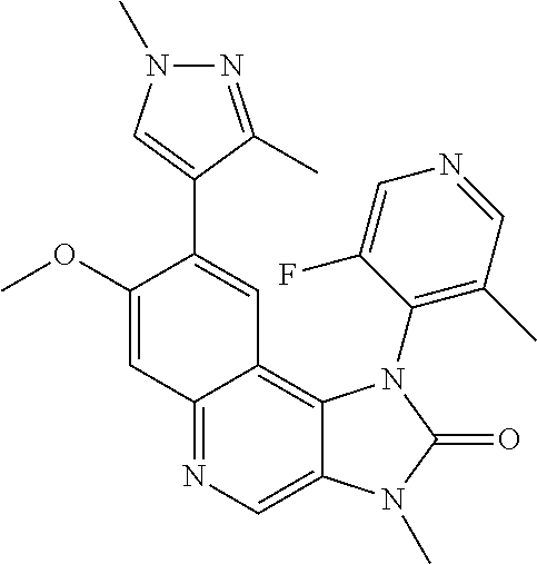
C1(OC)=CC2=NC=C3C(=C2C=C1C1=CN(C)N=C1C)N(C1=C(C)C=NC=C1F)C(=O)N3C
